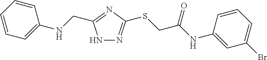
N1N=C(SCC(NC2=CC(Br)=CC=C2)=O)N=C1CNC1=CC=CC=C1
